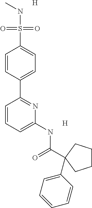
[H].C1=CC(C2=NC(NC(=O)C3(C4=CC=CC=C4)CCCC3)=CC=C2)=CC=C1S(=O)(=O)NC.[H]
